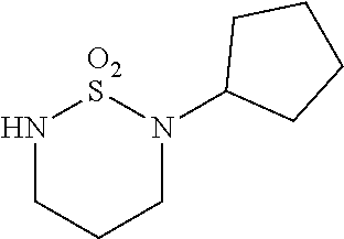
N1CCCN(C2CCCC2)[O2S]1
